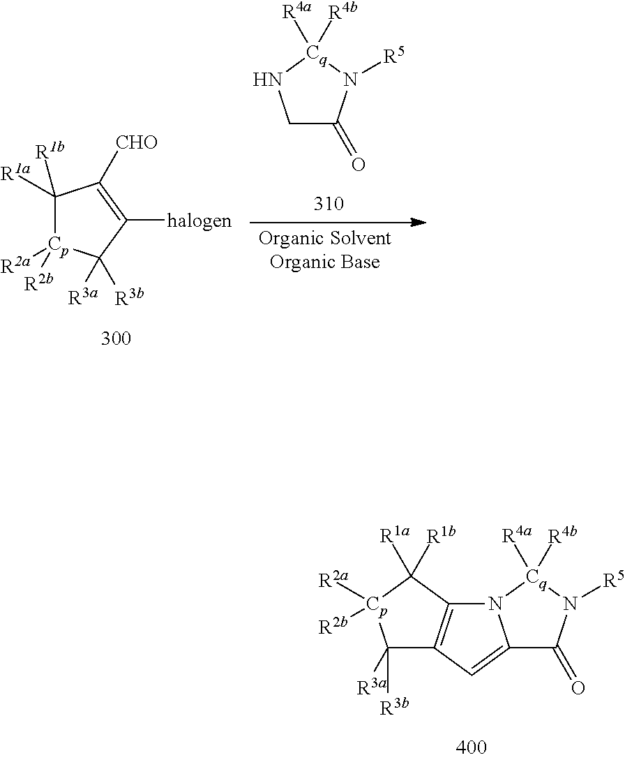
C1C(=O)N([R5])[Cq]([R4a])([R4b])N1.C1([R1a])([R1b])[Cp]([R2a])([R2b])C([R3b])([R3a])C([halogen])=C1[CHO].C1([R3a])([R3b])C2=C(C([R1b])([R1a])[Cp]1([R2a])[R2b])N1C(=C2)C(=O)N([R5])[Cq]1([R4b])[R4a]
